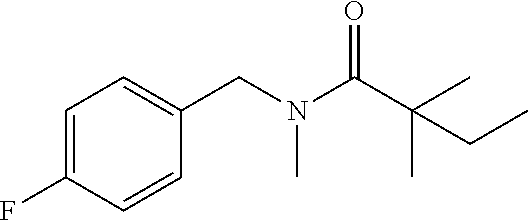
C1=C(F)C=CC(CN(C(C(CC)(C)C)=O)C)=C1
